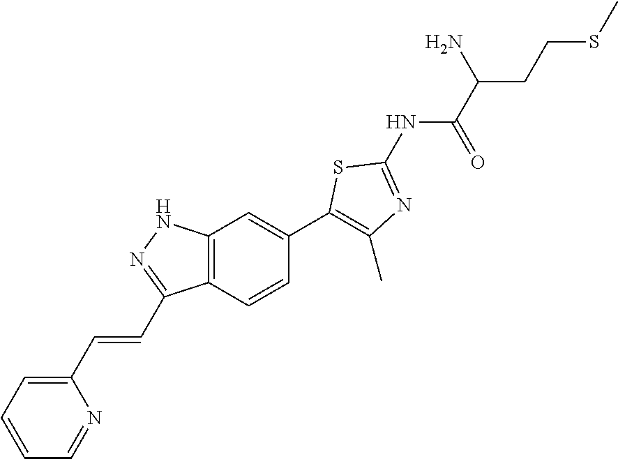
C1(C=CC2=NNC3=C2C=CC(C2=C(C)N=C(NC(C(CCSC)N)=O)S2)=C3)=CC=CC=N1
